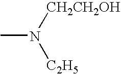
CN([CH2CH2OH])[C2H5]
